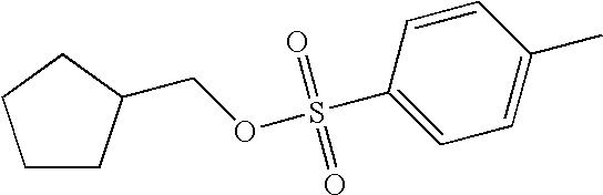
C1CCCC1COS(C1=CC=C(C)C=C1)(=O)=O
